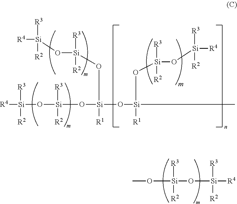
O([Si](O[Si]([R3])([R2])O[Si]([R4])([R3])[R2])([R1])C)[Si]([R1])(O[Si]([R3])([R2])O[Si]([R3])([R2])[R4])O[Si]([R3])([R2])O[Si]([R4])([R3])[R2].O([Si]([R3])([R2])O[Si]([R3])([R2])[R4])C
